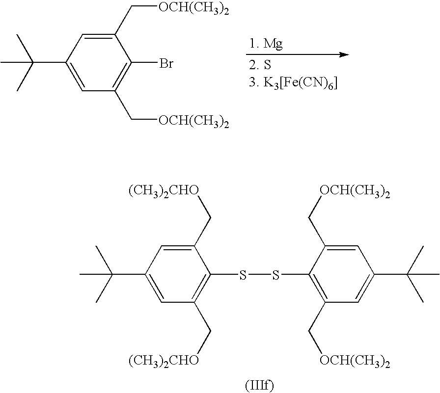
C1(C(C)(C)C)=CC(C[OCH(CH3)2])=C(Br)C(C[OCH(CH3)2])=C1.C1(C[OCH(CH3)2])=C(SSC2=C(C[(CH3)2CHO])C=C(C(C)(C)C)C=C2C[(CH3)2CHO])C(C[OCH(CH3)2])=CC(C(C)(C)C)=C1
